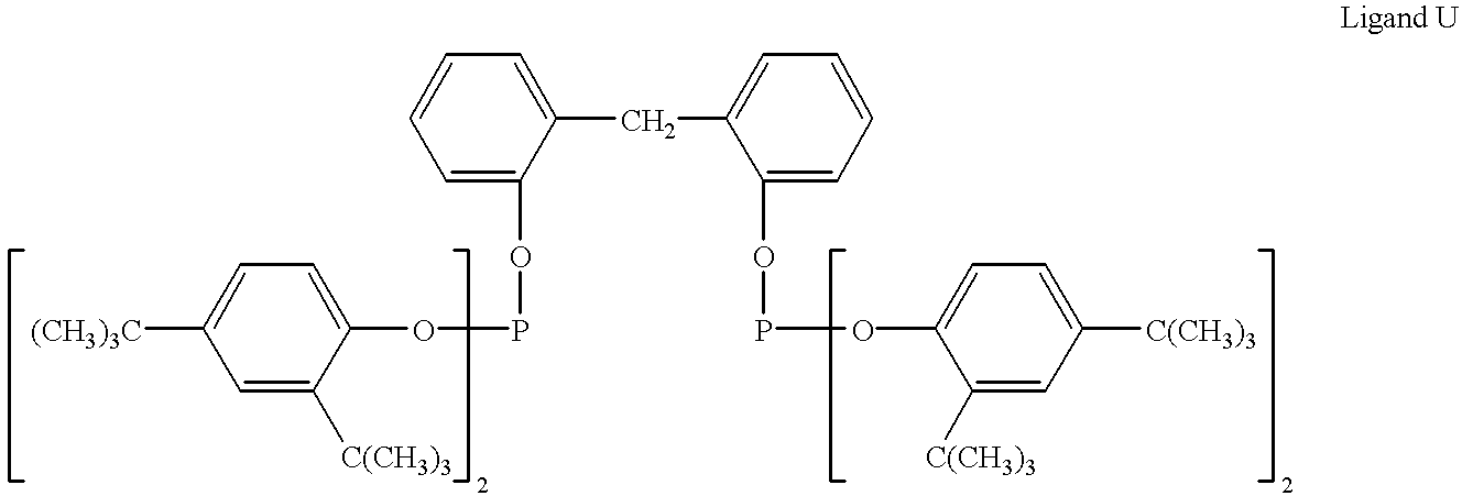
C1=C([C(CH3)3])C(OPOC2=CC=CC=C2CC2=CC=CC=C2OPOC2=CC=C([C(CH3)3])C=C2[C(CH3)3])=CC=C1[(CH3)3C]
